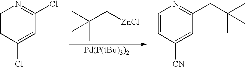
CC(C[ZnCl])(C)C.C1=CC(Cl)=CC(Cl)=N1.C1=CC([CN])=CC(CC(C)(C)C)=N1
